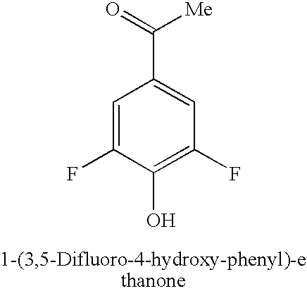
C1=C(F)C(O)=C(F)C=C1C(=O)[Me]
